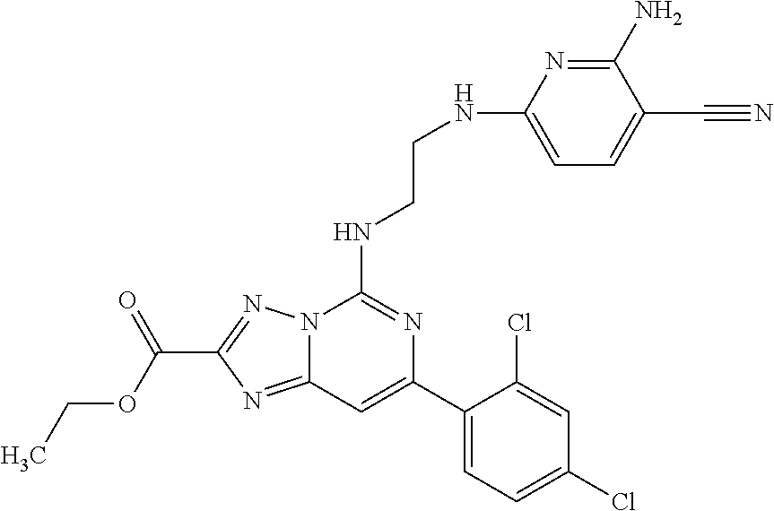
C12=NC(C(OCC)=O)=NN1C(NCCNC1=CC=C(C#N)C(N)=N1)=NC(C1=CC=C(Cl)C=C1Cl)=C2
